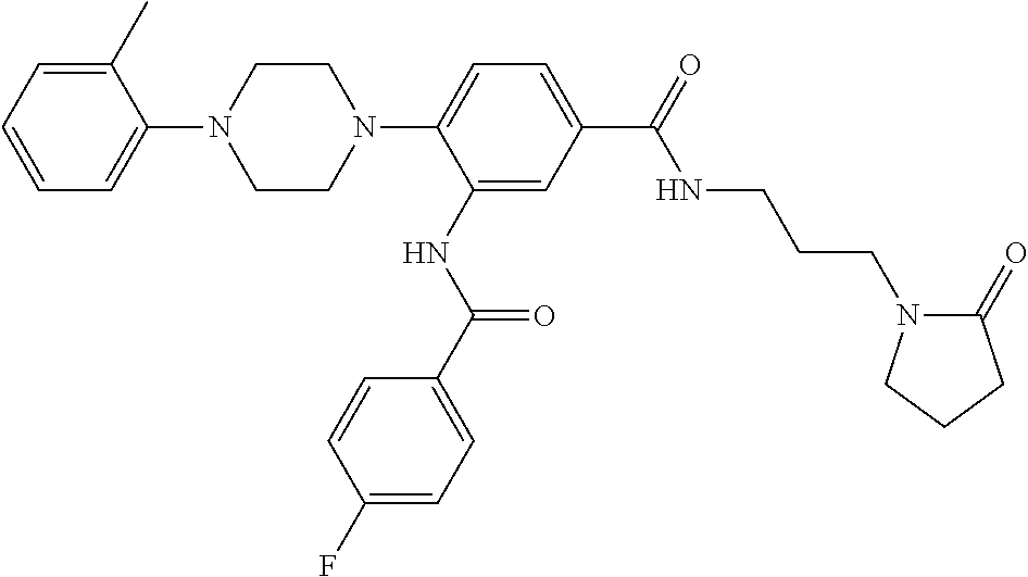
C1=CC=C(C)C(N2CCN(C3=CC=C(C(=O)NCCCN4C(=O)CCC4)C=C3NC(C3=CC=C(F)C=C3)=O)CC2)=C1
